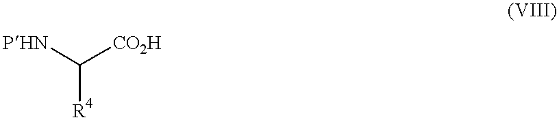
[PHN]C([CO2H])[R4]
